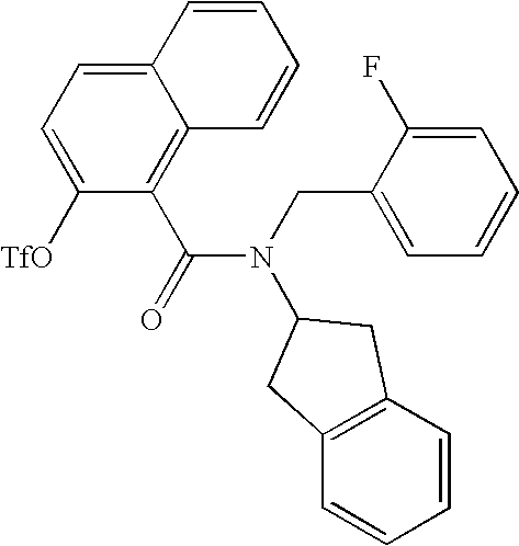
C(N(C(=O)C1=C2C(=CC=C1[TfO])C=CC=C2)C1CC2=C(C=CC=C2)C1)C1=CC=CC=C1F
